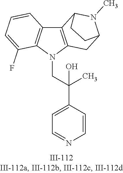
N1(CC(C2=CC=NC=C2)(C)O)C2=C(C3=C1C(F)=CC=C3)C1N(C)C(C2)CC1
